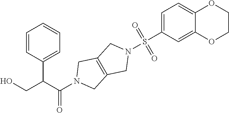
C(C(N1CC2=C(C1)CN(S(C1=CC=C3C(=C1)OCCO3)(=O)=O)C2)=O)(CO)C1=CC=CC=C1
